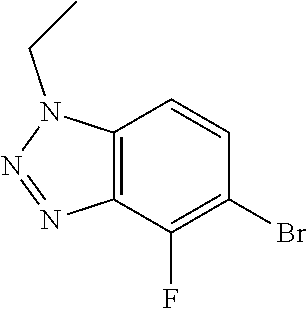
C12=C(C(F)=C(Br)C=C1)N=NN2CC
